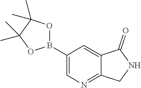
C1(B2OC(C)(C)C(C)(C)O2)=CN=C2C(=C1)C(=O)NC2
